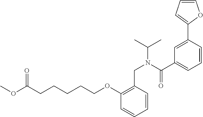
C(CCCOC1=C(CN(C(C)C)C(C2=CC=CC(C3=CC=CO3)=C2)=O)C=CC=C1)CC(OC)=O
